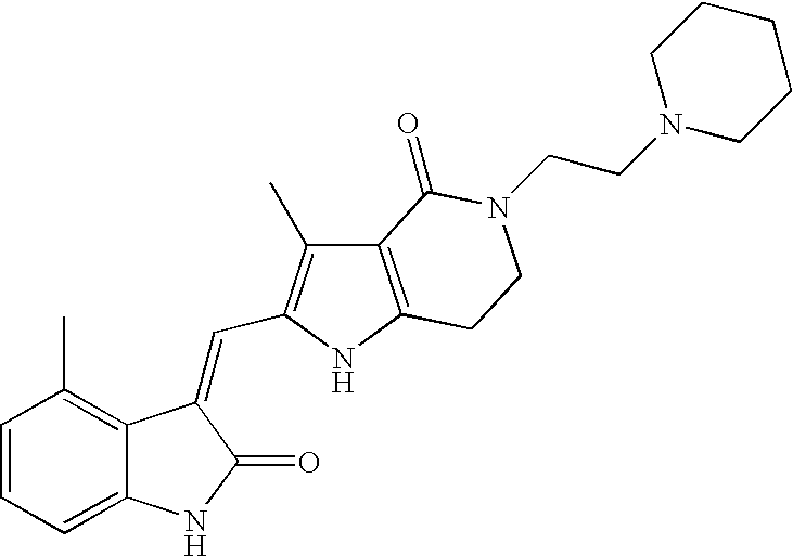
C1=CC(C)=C2C(=C1)NC(=O)C2=CC1=C(C)C2=C(N1)CCN(CCN1CCCCC1)C2=O
